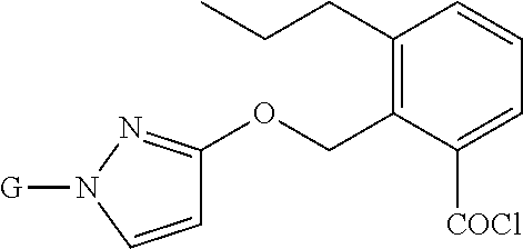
C1(CCC)=C(COC2=NN([G])C=C2)C([COCl])=CC=C1
